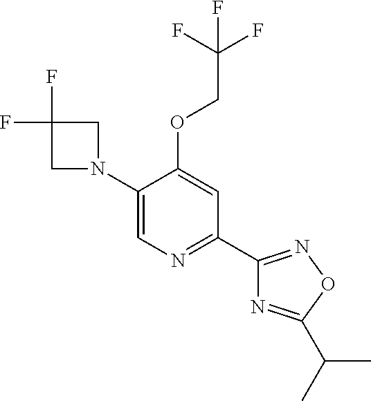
C1(N2CC(F)(F)C2)=CN=C(C2=NOC(C(C)C)=N2)C=C1OCC(F)(F)F
